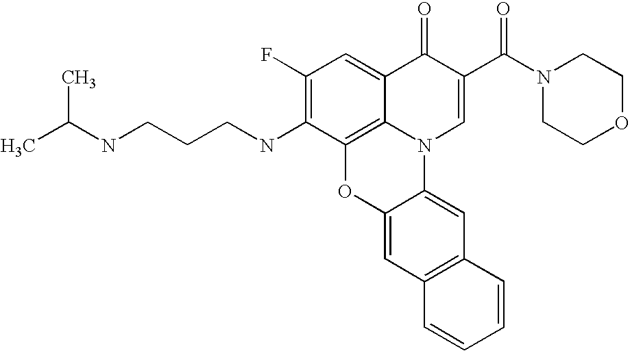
C1(F)=C(NCCCNC(C)C)C2=C3C(=C1)C(=O)C(C(N1CCOCC1)=O)=CN3C1=CC3=C(C=C1O2)C=CC=C3
